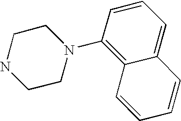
C1CNCCN1C1=C2C(=CC=C1)C=CC=C2
